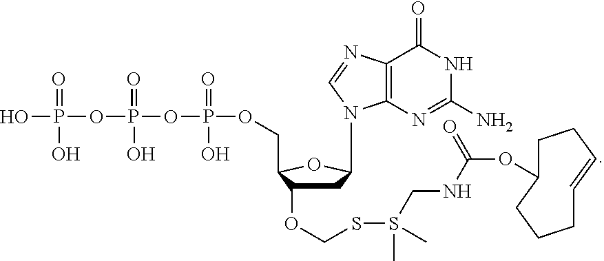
C1C(OCSS(CNC(OC2CCC=CCCC2)=O)(C)C)C(COP(OP(OP(O)(=O)O)(=O)O)(=O)O)OC1N1C2=C(C(=O)NC(N)=N2)N=C1
